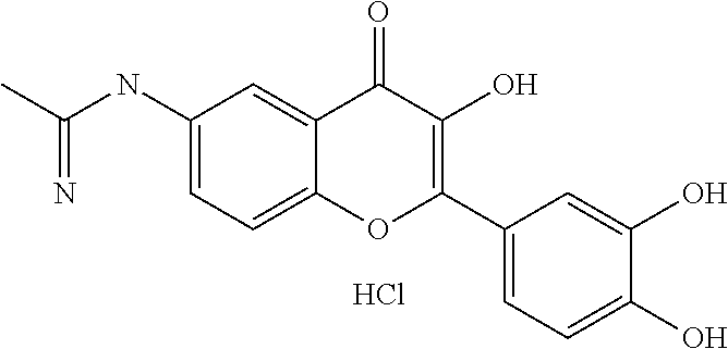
C1(NC(C)=N)=CC=C2C(=C1)C(=O)C(O)=C(C1=CC=C(O)C(O)=C1)O2.Cl
